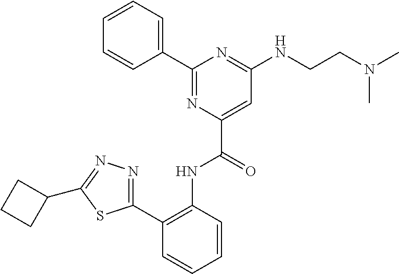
C1(C2=C(NC(C3=CC(NCCN(C)C)=NC(C4=CC=CC=C4)=N3)=O)C=CC=C2)=NN=C(C2CCC2)S1
